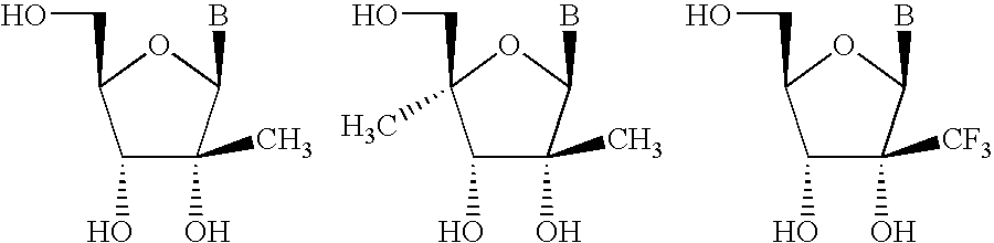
C1(O)C(O)(C)C(B)OC1CO.C1(O)C(O)(C)C(B)OC1(CO)C.C1(O)C(O)([CF3])C(B)OC1CO
